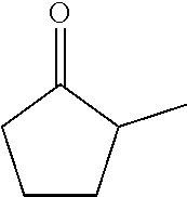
C1CC(C)C(=O)C1
